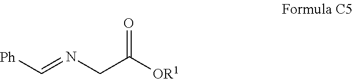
[Ph]C=NCC([OR1])=O
